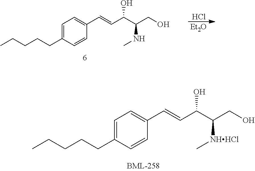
Cl.[Et2O].C1=C(CCCCC)C=CC(C=CC(C(CO)NC)O)=C1.C1=C(CCCCC)C=CC(C=CC(C(CO)[NHHCl]C)O)=C1
